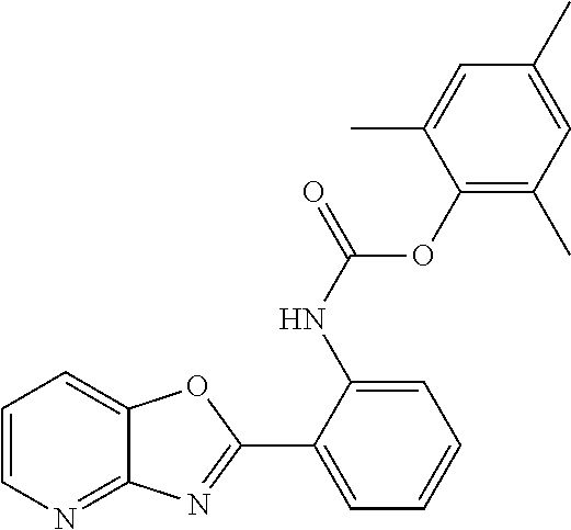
C1=CN=C2C(=C1)OC(C1=CC=CC=C1NC(=O)OC1=C(C)C=C(C)C=C1C)=N2
